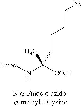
[Fmoc]NC([CO2H])(C)CCCC[N3]
